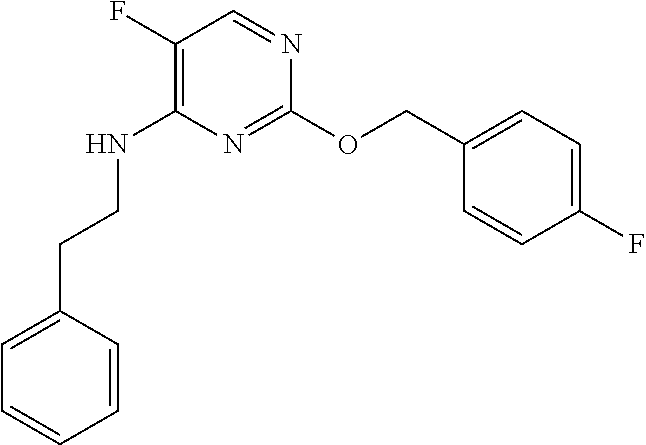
C1(CCNC2=C(F)C=NC(OCC3=CC=C(F)C=C3)=N2)=CC=CC=C1
